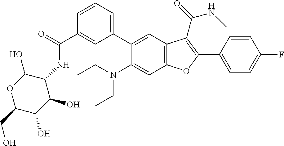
C1=CC=C(C2=CC3=C(C=C2N(CC)CC)OC(C2=CC=C(F)C=C2)=C3C(=O)NC)C=C1C(=O)NC1C(O)OC(CO)C(O)C1O
